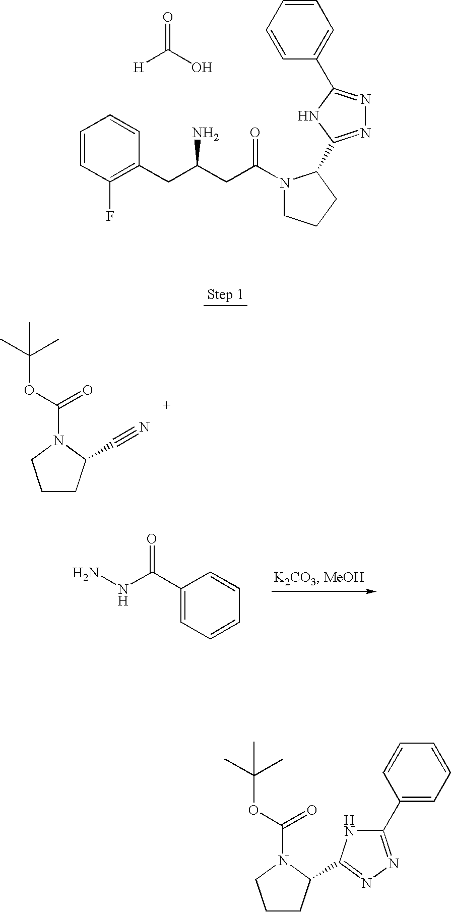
C1(C2=NN=C(C3CCCN3C(CC(CC3=C(F)C=CC=C3)N)=O)N2)=CC=CC=C1.[H]C(O)=O.C1CC(C#N)N(C(OC(C)(C)C)=O)C1.C1(C(NN)=O)=CC=CC=C1.C1CC(C2=NN=C(C3=CC=CC=C3)N2)N(C(OC(C)(C)C)=O)C1
